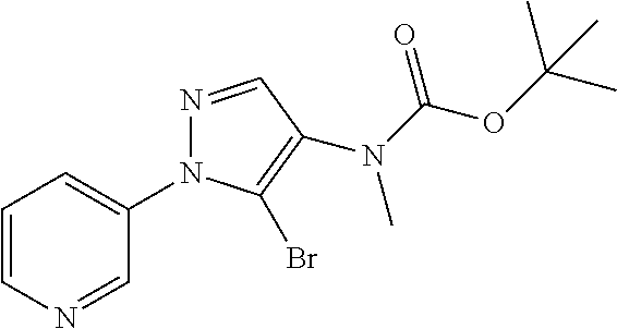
C1=CN=CC(N2N=CC(N(C(OC(C)(C)C)=O)C)=C2Br)=C1
